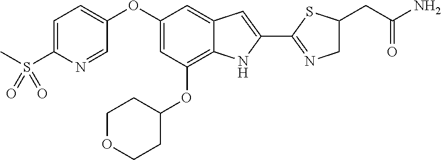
C1=C(S(C)(=O)=O)N=CC(OC2=CC(OC3CCOCC3)=C3C(=C2)C=C(C2=NCC(CC(N)=O)S2)N3)=C1
